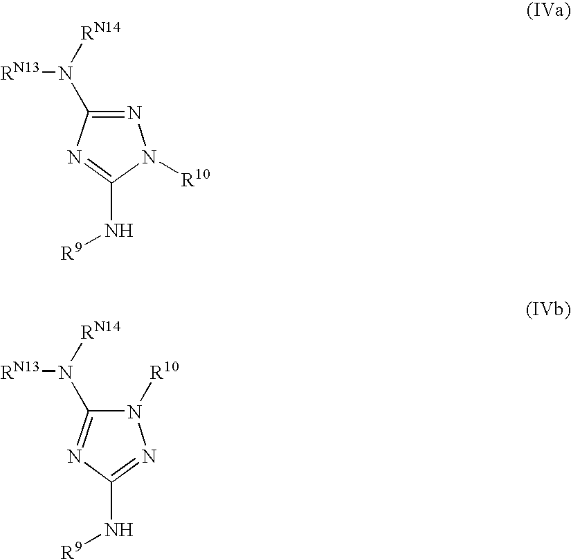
C1(N([RN13])[RN14])=NN([R10])C(N[R9])=N1.C1(N([RN13])[RN14])=NC(N[R9])=NN1[R10]
